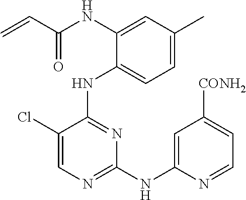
N(C1=CC(C)=CC=C1NC1=NC(NC2=CC([CONH2])=CC=N2)=NC=C1Cl)C(C=C)=O
